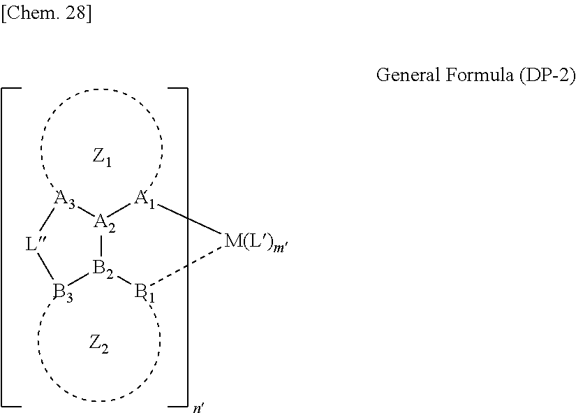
[A2]12[B2]([B1][M(L)m][A1]1)[B3][L][A3]2
